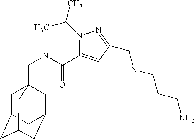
N1(C(C)C)C(C(NCC23CC4CC(CC(C2)C4)C3)=O)=CC(CNCCCN)=N1
